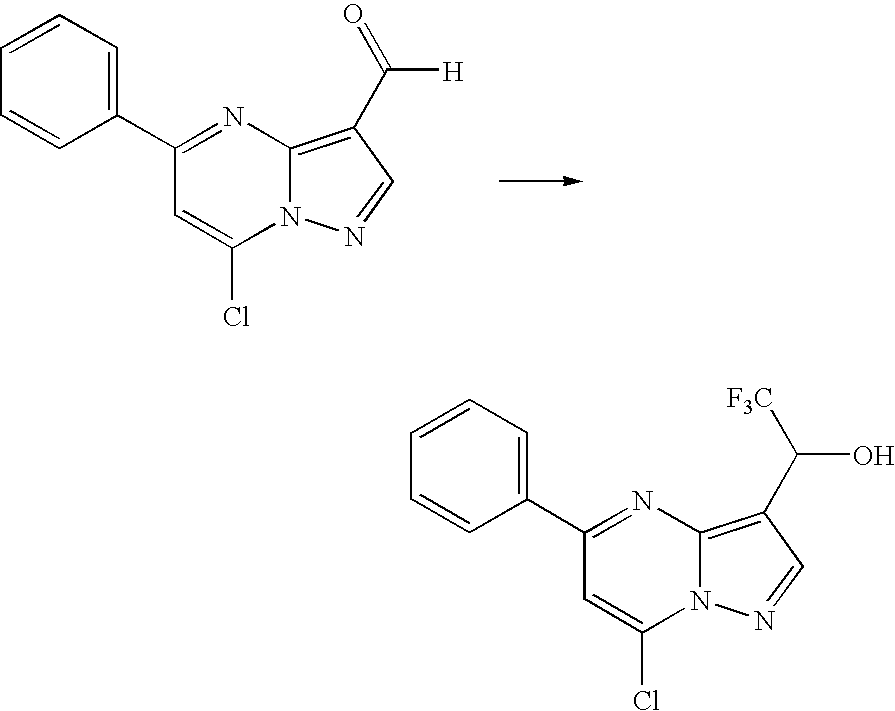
C1=CC=C(C2=NC3=C(C(=O)[H])C=NN3C(Cl)=C2)C=C1.C1=CC=C(C2=NC3=C(C([F3C])O)C=NN3C(Cl)=C2)C=C1
